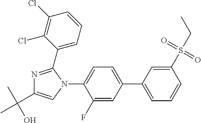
C1(C2=CC=CC(S(CC)(=O)=O)=C2)=CC=C(N2C(C3=CC=CC(Cl)=C3Cl)=NC(C(C)(O)C)=C2)C(F)=C1
